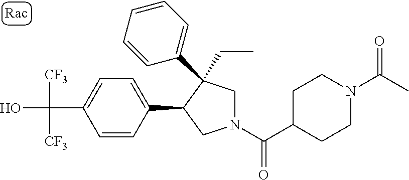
C(C1=CC=C(C2CN(C(C3CCN(C(=O)C)CC3)=O)CC2(CC)C2=CC=CC=C2)C=C1)(O)([CF3])[CF3]
